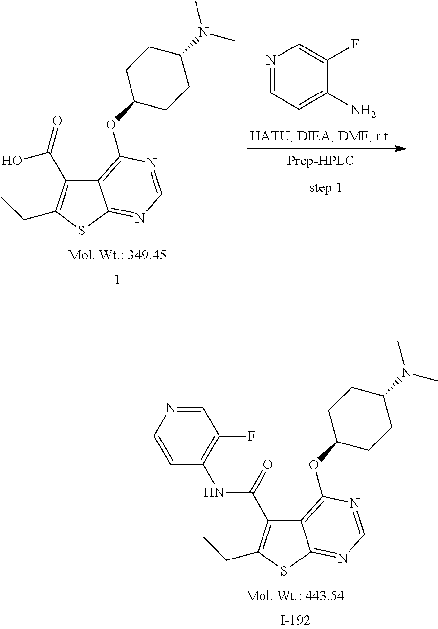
C12=C(OC3CCC(N(C)C)CC3)N=CN=C1SC(CC)=C2C(=O)NC1=C(F)C=NC=C1.C12=C(OC3CCC(N(C)C)CC3)N=CN=C1SC(CC)=C2C(O)=O.N1=CC=C(N)C(F)=C1
